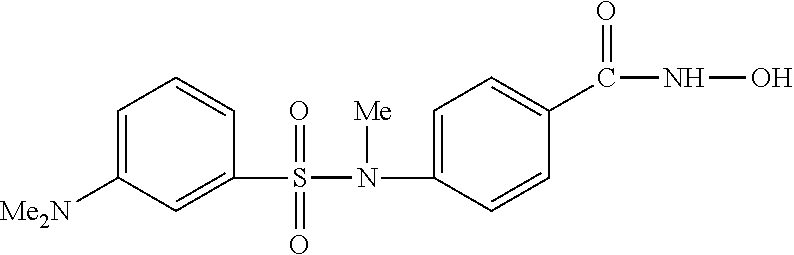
C1=C([Me2N])C=C(S(=O)(=O)N(C2=CC=C(C(=O)NO)C=C2)[Me])C=C1
